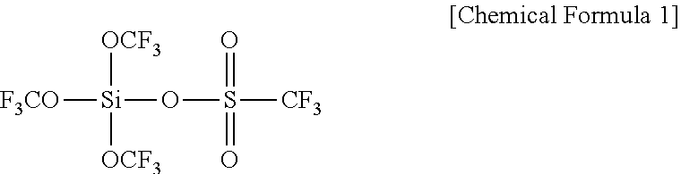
[F3CO][Si](OS([CF3])(=O)=O)([OCF3])[OCF3]
